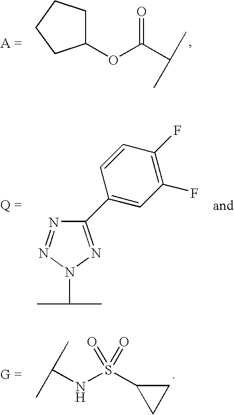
C1(OC(C(C)C)=O)CCCC1.C(NS(C1CC1)(=O)=O)(C)C.N1=NN(C(C)C)N=C1C1=CC(F)=C(F)C=C1
